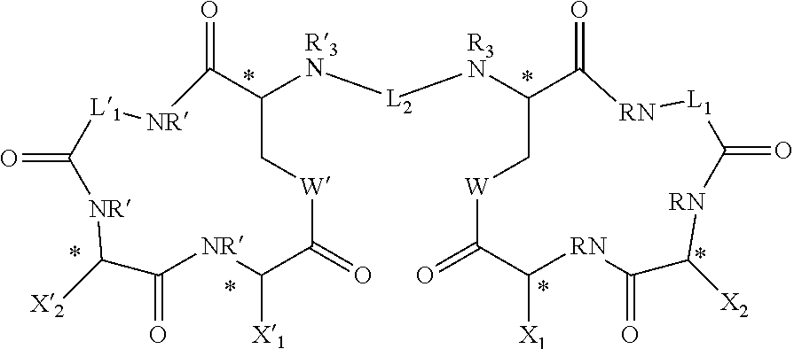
C1(=O)[W]CC([R3N][L2][R3N]C2C[W]C(=O)C([X1])[RN]C(=O)C([X2])[RN]C(=O)[L1][RN]C2=O)C(=O)[NR][L1]C(=O)[NR]C([X2])C(=O)[NR]C1[X1]
